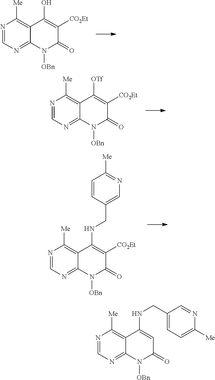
N1=CN=C2C(=C1[Me])C(O)=C([CO2Et])C(=O)N2[OBn].N1=CN=C2C(=C1[Me])C([OTf])=C([CO2Et])C(=O)N2[OBn].N1=CN=C2C(=C1[Me])C(NCC1=CN=C([Me])C=C1)=C([CO2Et])C(=O)N2[OBn].N1=CN=C2C(=C1[Me])C(NCC1=CC=C([Me])N=C1)=CC(=O)N2[OBn]
